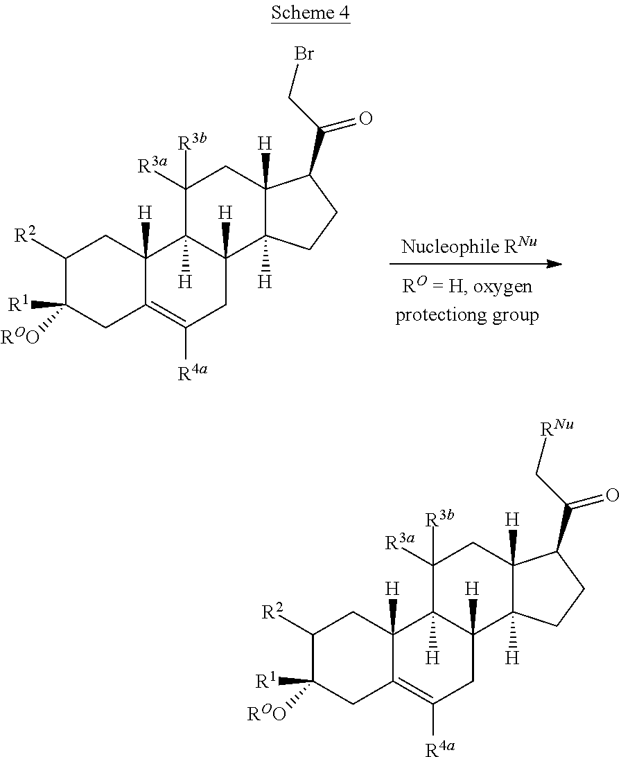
C1([R2])C([ROO])([R1])CC2=C([R4a])CC3([H])C([H])(C2([H])C1)C([R3a])([R3b])CC1([H])C3([H])CCC1C(CBr)=O.C1([R2])C([ROO])([R1])CC2=C([R4a])CC3([H])C([H])(C2([H])C1)C([R3a])([R3b])CC1([H])C3([H])CCC1C(C[RNu])=O
